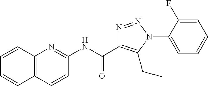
C1(NC(C2=C(CC)N(C3=CC=CC=C3F)N=N2)=O)=NC2=C(C=C1)C=CC=C2
